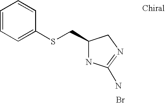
C1=CC=C(SCC2NC(N)=NC2)C=C1.Br
